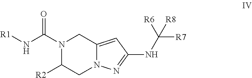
N1(C(N[R1])=O)C([R2])CN2C(=CC(NC([R7])([R6])[R8])=N2)C1
